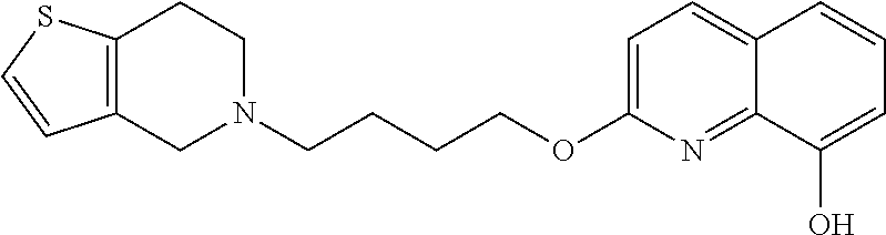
C12=C(CCN(CCCCOC3=CC=C4C(=N3)C(O)=CC=C4)C1)SC=C2
